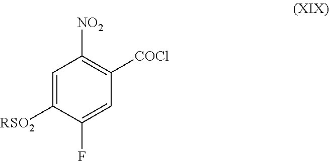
C1=C([RSO2])C(F)=CC([COCl])=C1[NO2]
